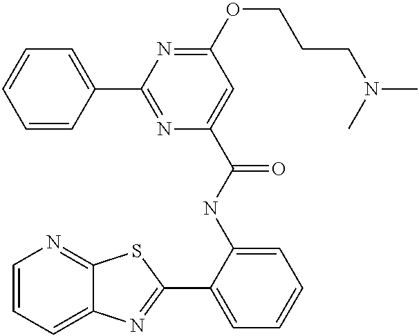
C1=CC=C2C(=N1)SC(C1=CC=CC=C1NC(=O)C1=CC(OCCCN(C)C)=NC(C3=CC=CC=C3)=N1)=N2
